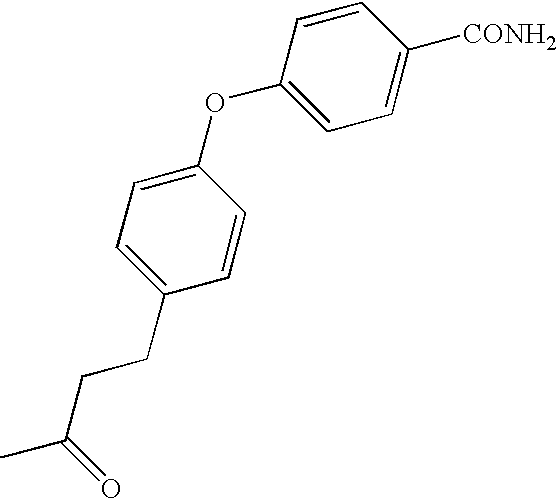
C1=CC(OC2=CC=C(CCC(C)=O)C=C2)=CC=C1[CONH2]
